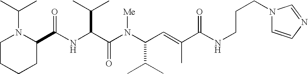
N(C(C(N(C(C(C)C)C=C(C)C(NCCCN1C=CN=C1)=O)[Me])=O)C(C)C)C(C1N(C(C)C)CCCC1)=O
